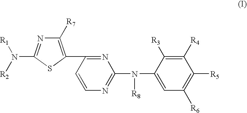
N([R1])([R2])C1=NC([R7])=C(C2=NC(N([R8])C3=CC([R6])=C([R5])C([R4])=C3[R3])=NC=C2)S1
